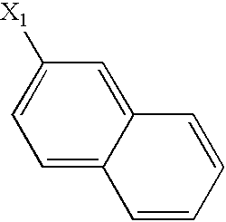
C1=C2C(=CC([X1])=C1)C=CC=C2
